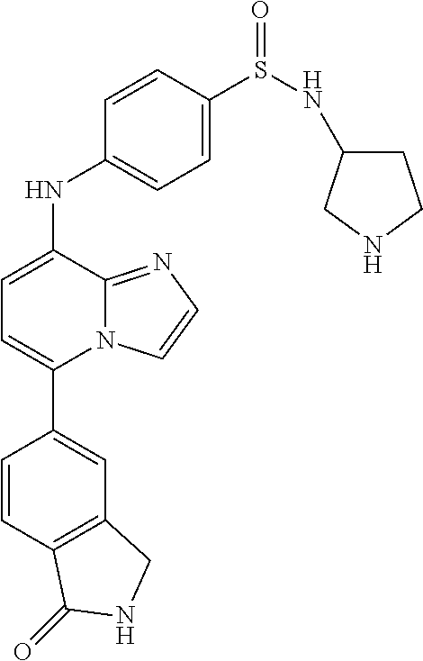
S(C1=CC=C(NC2=CC=C(C3=CC4=C(C=C3)C(=O)NC4)N3C2=NC=C3)C=C1)(NC1CCNC1)=O
